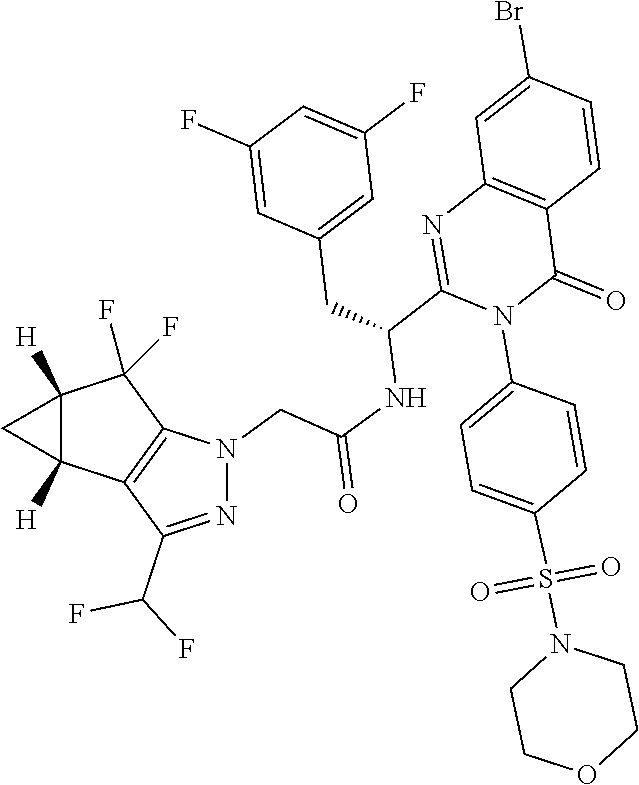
N1=C(C(F)F)C2=C(N1CC(NC(C1=NC3=C(C(=O)N1C1=CC=C(S(N4CCOCC4)(=O)=O)C=C1)C=CC(Br)=C3)CC1=CC(F)=CC(F)=C1)=O)C(F)(F)C1([H])C2([H])C1
